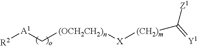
[A1](C[(OCH2CH2)n][X][(CH2)m]C([Z1])=[Y1])[R2]
